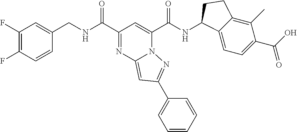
C1(F)=C(F)C=CC(CNC(C2=NC3=CC(C4=CC=CC=C4)=NN3C(C(NC3C4=CC=C(C(=O)O)C(C)=C4CC3)=O)=C2)=O)=C1
